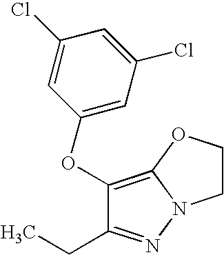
C1(OC2=CC(Cl)=CC(Cl)=C2)=C2N(N=C1CC)CCO2
